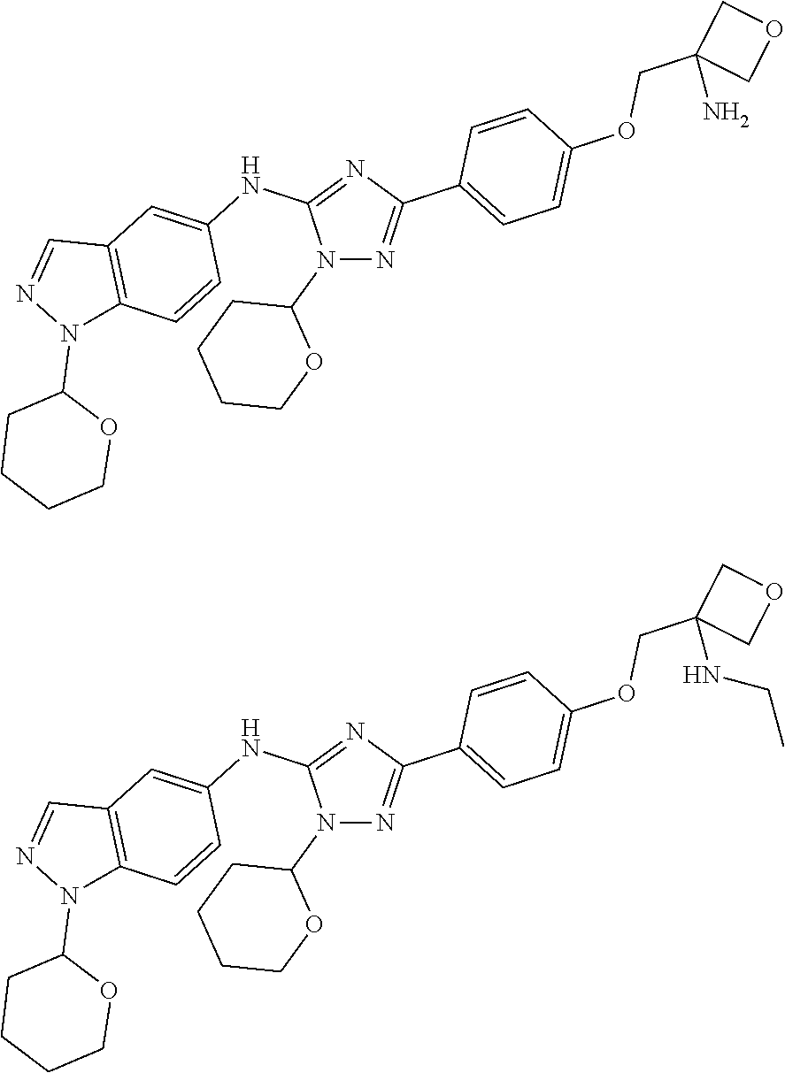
N1(C2CCCCO2)N=C(C2=CC=C(OCC3(N)COC3)C=C2)N=C1NC1=CC2=C(C=C1)N(C1CCCCO1)N=C2.N1(C2CCCCO2)N=C(C2=CC=C(OCC3(NCC)COC3)C=C2)N=C1NC1=CC2=C(C=C1)N(C1CCCCO1)N=C2
